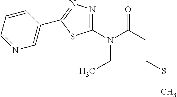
C1(N(C(CCSC)=O)CC)=NN=C(C2=CN=CC=C2)S1
